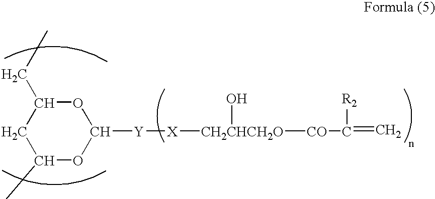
C1(C)OC([Y][X][CH2CHCH2O]([CO]C(=C)[R2])O)OC(CC)C1
